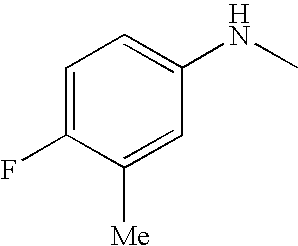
C1=C(F)C([Me])=CC(NC)=C1
